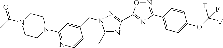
C1(C)=NC(C2=NC(C3=CC=C(OC(F)(F)F)C=C3)=NO2)=NN1CC1=CC(N2CCN(C(C)=O)CC2)=NC=C1
